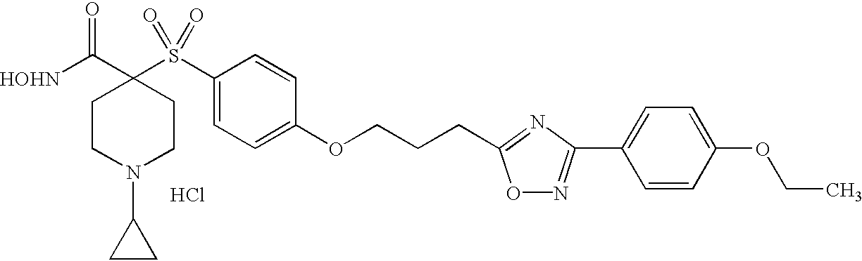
[HOHN]C(C1(S(C2=CC=C(OCCCC3=NC(C4=CC=C(OCC)C=C4)=NO3)C=C2)(=O)=O)CCN(C2CC2)CC1)=O.Cl
